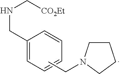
C1(CNC[CO2Et])=CC=CC=C1.CCN1CCCC1
